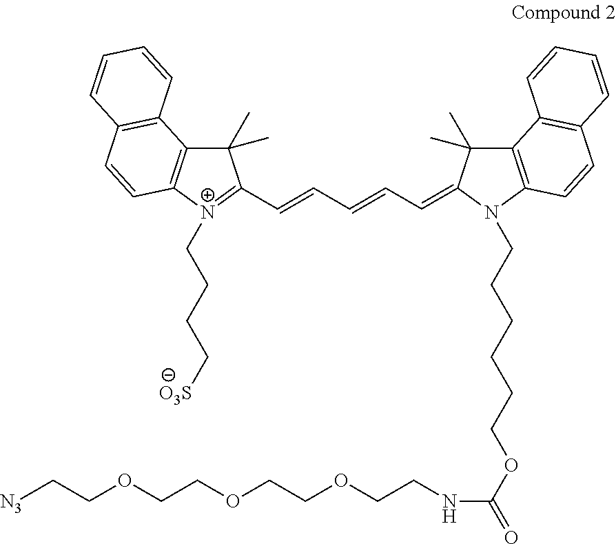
C(=CC=CC=C1C(C)(C)C2=C(C=CC3=C2C=CC=C3)N1CCCCCCOC(NCCOCCOCCOCC[N3])=O)C1=[N+](CCCC[O3S])C2=C(C1(C)C)C1=C(C=C2)C=CC=C1
